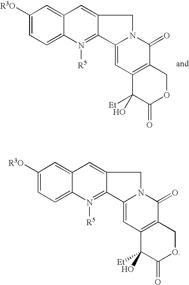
C1([R3O])=CC=C2C(=C1)C=C1C(=N2[R5])C2=CC3=C(C(=O)N2C1)COC(=O)C3([Et])O.C1([R3O])=CC=C2C(=C1)C=C1C(=N2[R5])C2=CC3=C(C(=O)N2C1)COC(=O)C3([Et])O
